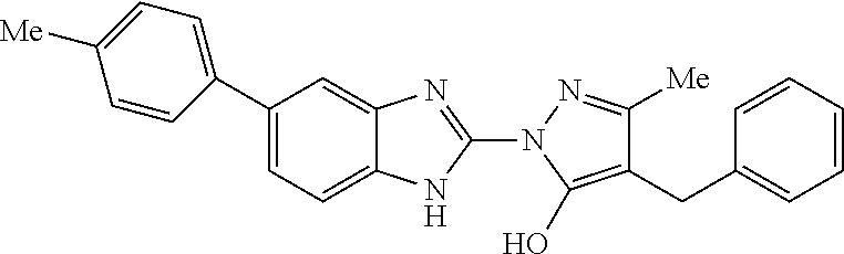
C1(C2=CC=C([Me])C=C2)=CC=C2C(=C1)N=C(N1C(O)=C(CC3=CC=CC=C3)C([Me])=N1)N2
